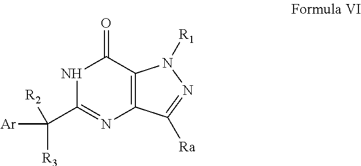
N1C(C([Ar])([R3])[R2])=NC2=C(C1=O)N([R1])N=C2[Ra]
